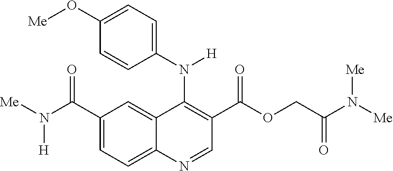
C1(C(N([Me])[H])=O)=CC=C2C(=C1)C(N(C1=CC=C(O[Me])C=C1)[H])=C(C(OCC(N([Me])[Me])=O)=O)C=N2
